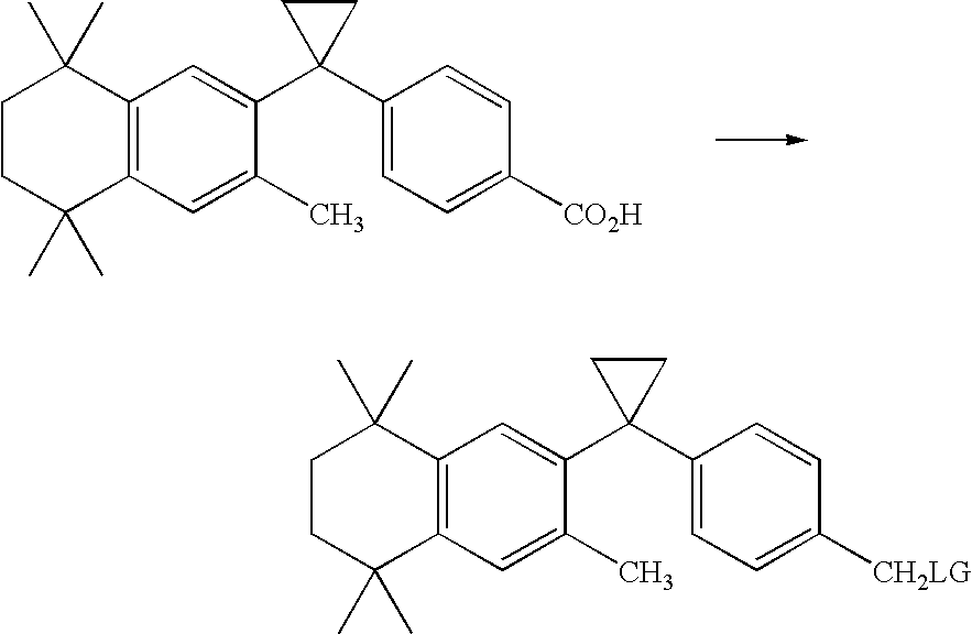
C1CC(C)(C)C2=C(C1(C)C)C=C(C1(C3=CC=C([CO2H])C=C3)CC1)C(C)=C2.C1CC(C)(C)C2=C(C1(C)C)C=C(C1(C3=CC=C([CH2LG])C=C3)CC1)C(C)=C2
